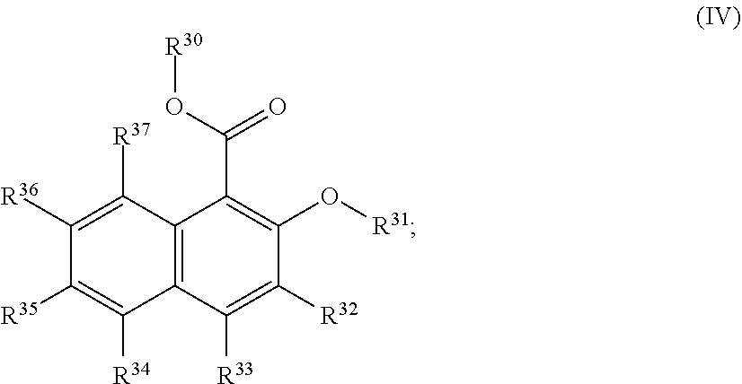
C12=C(C([R33])=C([R32])C(O[R31])=C1C(O[R30])=O)C([R34])=C([R35])C([R36])=C2[R37]
